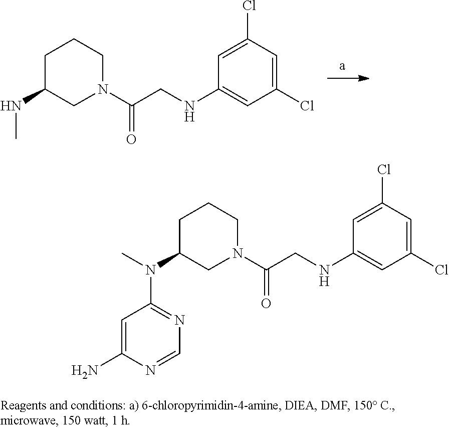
C1(Cl)=CC(Cl)=CC(NCC(N2CCCC(NC)C2)=O)=C1.C1(Cl)=CC(Cl)=CC(NCC(N2CCCC(N(C3=NC=NC(N)=C3)C)C2)=O)=C1
